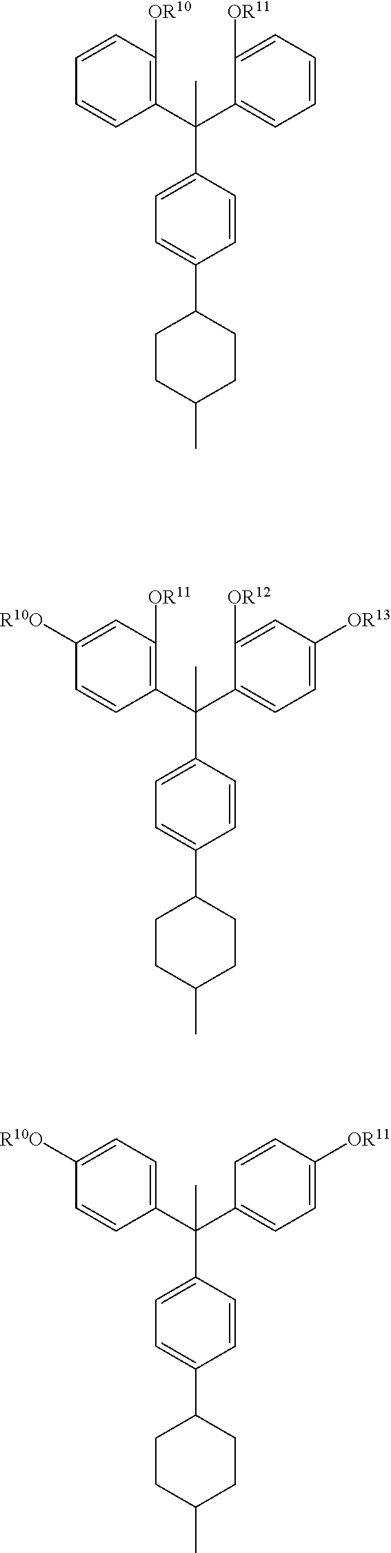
C1(C(C2=CC=CC=C2[OR11])(C)C2=CC=C(C3CCC(C)CC3)C=C2)=C([OR10])C=CC=C1.C1(C(C2=CC=C([OR13])C=C2[OR12])(C)C2=CC=C(C3CCC(C)CC3)C=C2)=C([OR11])C=C([R10O])C=C1.C1(C(C2=CC=C([OR11])C=C2)(C)C2=CC=C(C3CCC(C)CC3)C=C2)=CC=C([R10O])C=C1
